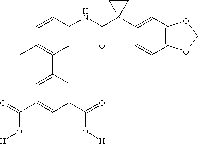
C1(NC(C2(C3=CC4=C(C=C3)OCO4)CC2)=O)=CC(C2=CC(C(O[H])=O)=CC(C(O[H])=O)=C2)=C(C)C=C1
